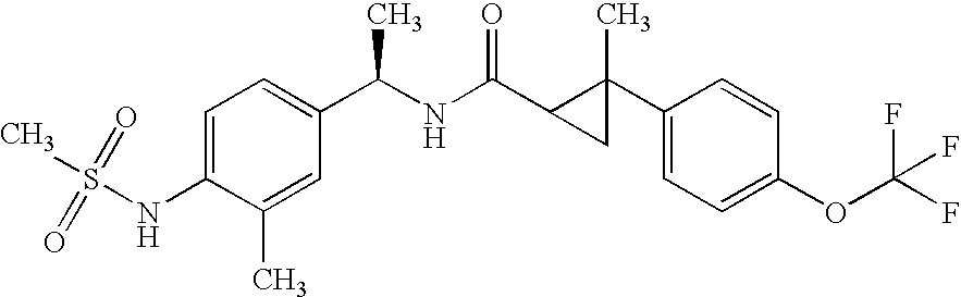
C1=C(NS(C)(=O)=O)C(C)=CC(C(NC(C2CC2(C2=CC=C(OC(F)(F)F)C=C2)C)=O)C)=C1
